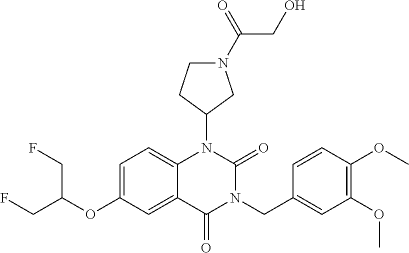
C1=C(OC(CF)CF)C=C2C(=C1)N(C1CN(C(CO)=O)CC1)C(=O)N(CC1=CC(OC)=C(OC)C=C1)C2=O
